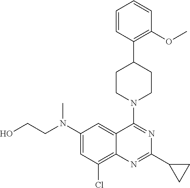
C1=CC(C2CCN(C3=NC(C4CC4)=NC4=C(Cl)C=C(N(CCO)C)C=C34)CC2)=C(OC)C=C1
